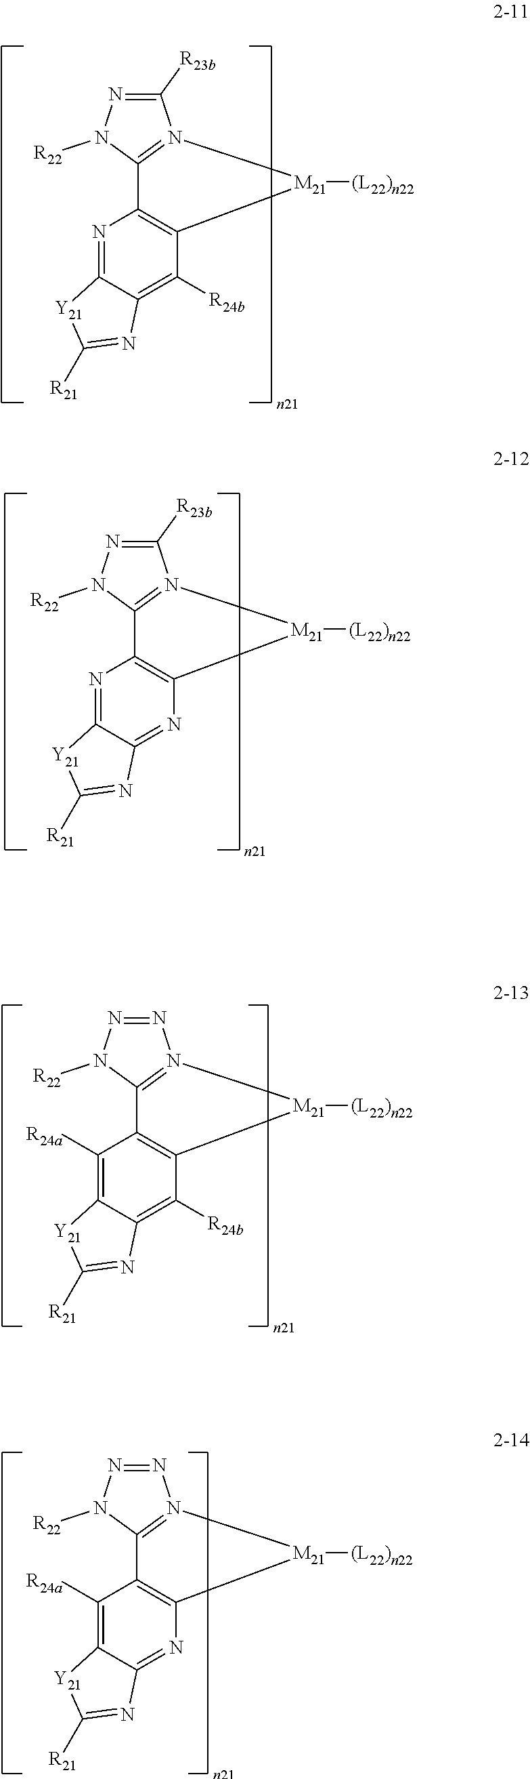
C1([R23b])=NN([R22])C2=N1[M21]([(L22)n22])C1=C2N=C2C(=C1[R24b])N=C([R21])[Y21]2.C1([R23b])=NN([R22])C2=N1[M21]([(L22)n22])C1=C2N=C2C(=N1)N=C([R21])[Y21]2.N1=NN([R22])C2=N1[M21]([(L22)n22])C1=C2C([R24a])=C2C(=C1[R24b])N=C([R21])[Y21]2.N1=NN([R22])C2=N1[M21]([(L22)n22])C1=C2C([R24a])=C2C(=N1)N=C([R21])[Y21]2
